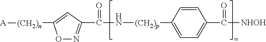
O1N=C(C(=O)N[(CH2)p]C2=CC=C(C(=O)[NHOH])C=C2)C=C1[(CH2)n][A]
